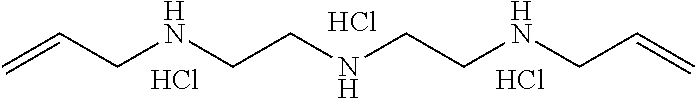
Cl.Cl.N(CCNCCNCC=C)CC=C.Cl
